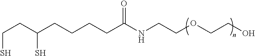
SCCC(CCCCC(NCCOCCO)=O)S
